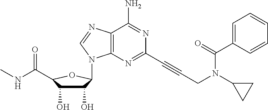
C1(O)C(O)C(C(NC)=O)OC1N1C2=C(C(N)=NC(C#CCN(C(=O)C3=CC=CC=C3)C3CC3)=N2)N=C1
